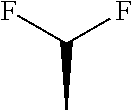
C(C)(F)F
